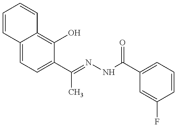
C1=CC2=CC=C(C(C)=NNC(=O)C3=CC=CC(F)=C3)C(O)=C2C=C1
